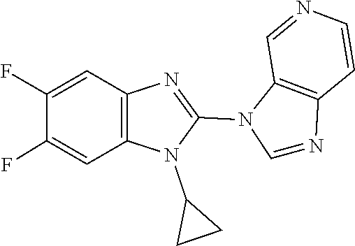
C1(N2C=NC3=C2C=NC=C3)=NC2=C(N1C1CC1)C=C(F)C(F)=C2
